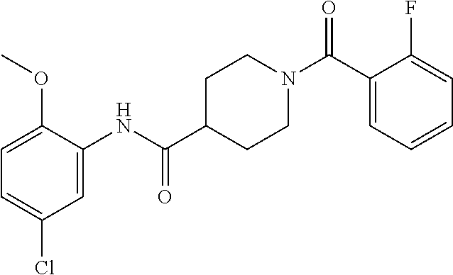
C1(C(N2CCC(C(NC3=CC(Cl)=CC=C3OC)=O)CC2)=O)=CC=CC=C1F
